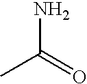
C(N)(=O)C
